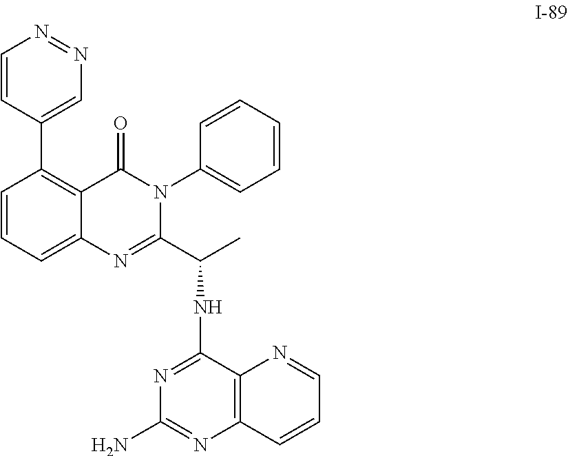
N1=NC=CC(C2=C3C(=CC=C2)N=C(C(C)NC2=NC(N)=NC4=C2N=CC=C4)N(C2=CC=CC=C2)C3=O)=C1
